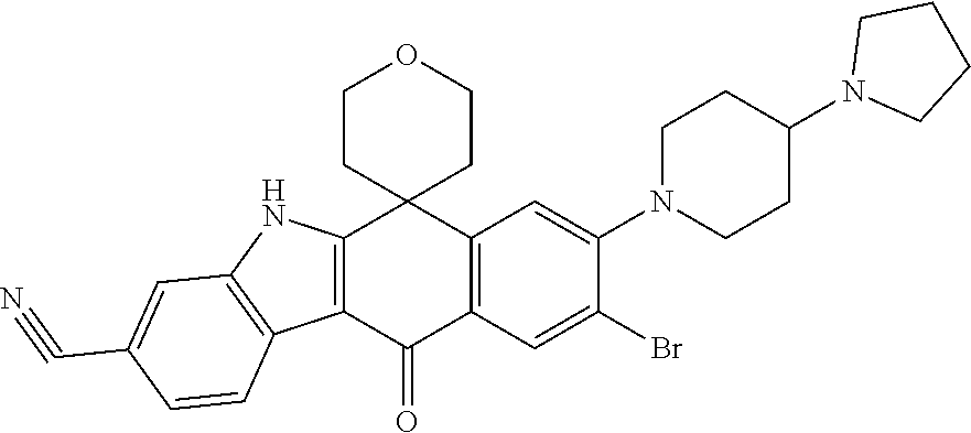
C12=C(C(=O)C3=C(C14CCOCC4)C=C(N1CCC(N4CCCC4)CC1)C(Br)=C3)C1=C(N2)C=C(C#N)C=C1
